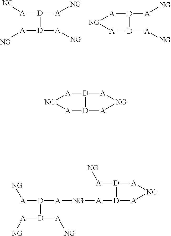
[D]([D]([A][NG])[A][NG])([A][NG])[A][NG].[NG]1[A][D]([A][NG])[D]([A][NG])[A]1.[NG]1[A][D]2[D]([A]1)[A][NG][A]2.[A]([D]([A][NG][A][D]1[A][NG][A][D]1[A][NG])[D]([A][NG])[A][NG])[NG]
